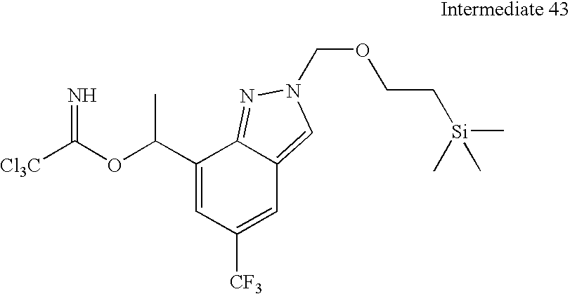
C1(C(OC([Cl3C])=N)C)=CC([CF3])=CC2=CN(COCC[Si](C)(C)C)N=C12
